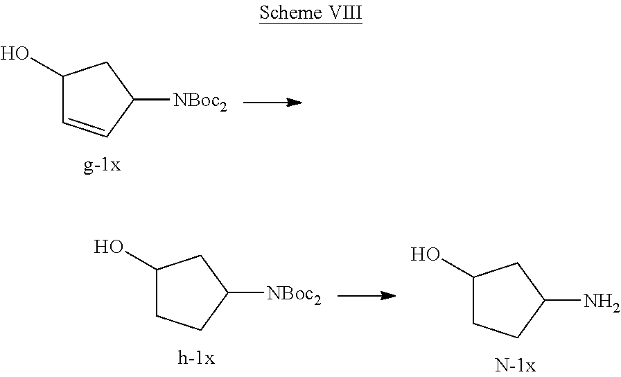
C1(O)C=CC([NBoc2])C1.C1(O)CCC([NBoc2])C1.C1(O)CCC(N)C1
